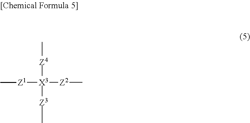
C[Z4][X3]([Z3]C)([Z2]C)[Z1]C
